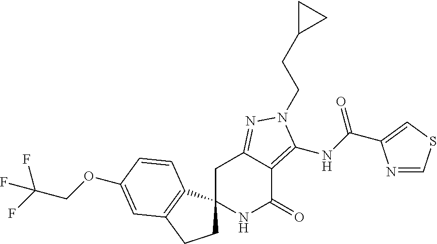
O(C1=CC2=C(C3(CC2)NC(=O)C2=C(NC(=O)C4=CSC=N4)N(CCC4CC4)N=C2C3)C=C1)CC(F)(F)F
